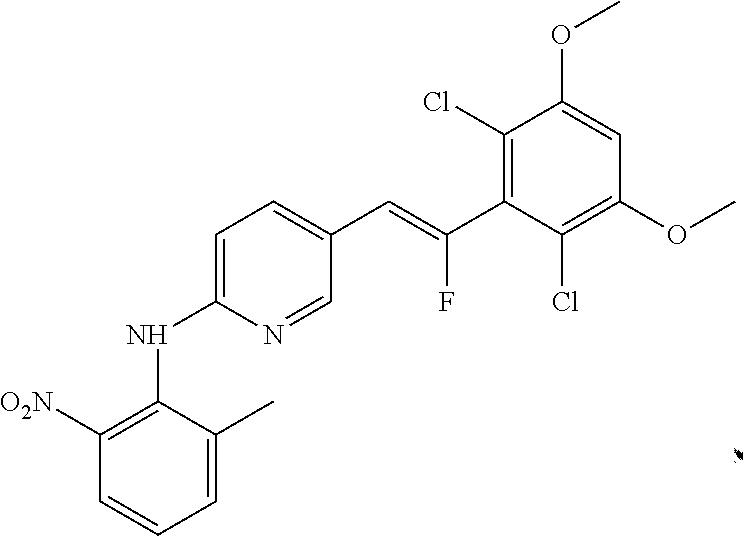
C1=C(NC2=C([O2N])C=CC=C2C)N=CC(C=C(C2=C(Cl)C(OC)=CC(OC)=C2Cl)F)=C1
